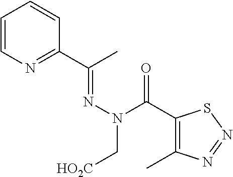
C1=CN=C(C(C)=NN(C(C2=C(C)N=NS2)=O)C[HO2C])C=C1
